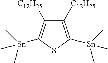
C1([C12H25])=C([Sn](C)(C)C)SC([Sn](C)(C)C)=C1[C12H25]
